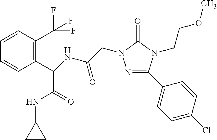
N1=C(C2=CC=C(Cl)C=C2)N(CCOC)C(=O)N1CC(=O)NC(C1=C(C(F)(F)F)C=CC=C1)C(NC1CC1)=O
